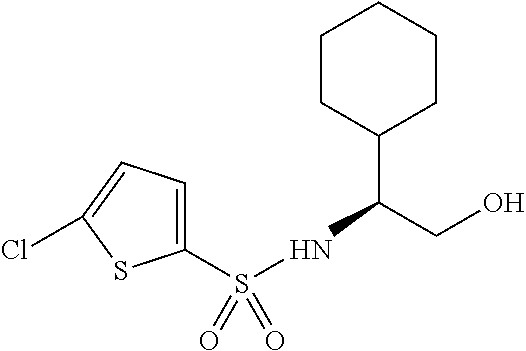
C1(S(NC(CO)C2CCCCC2)(=O)=O)=CC=C(Cl)S1
